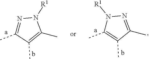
N1([R1])C(C)=C(C)C(C)=N1.N1=C(C)C(C)=C(C)N1[R1]
